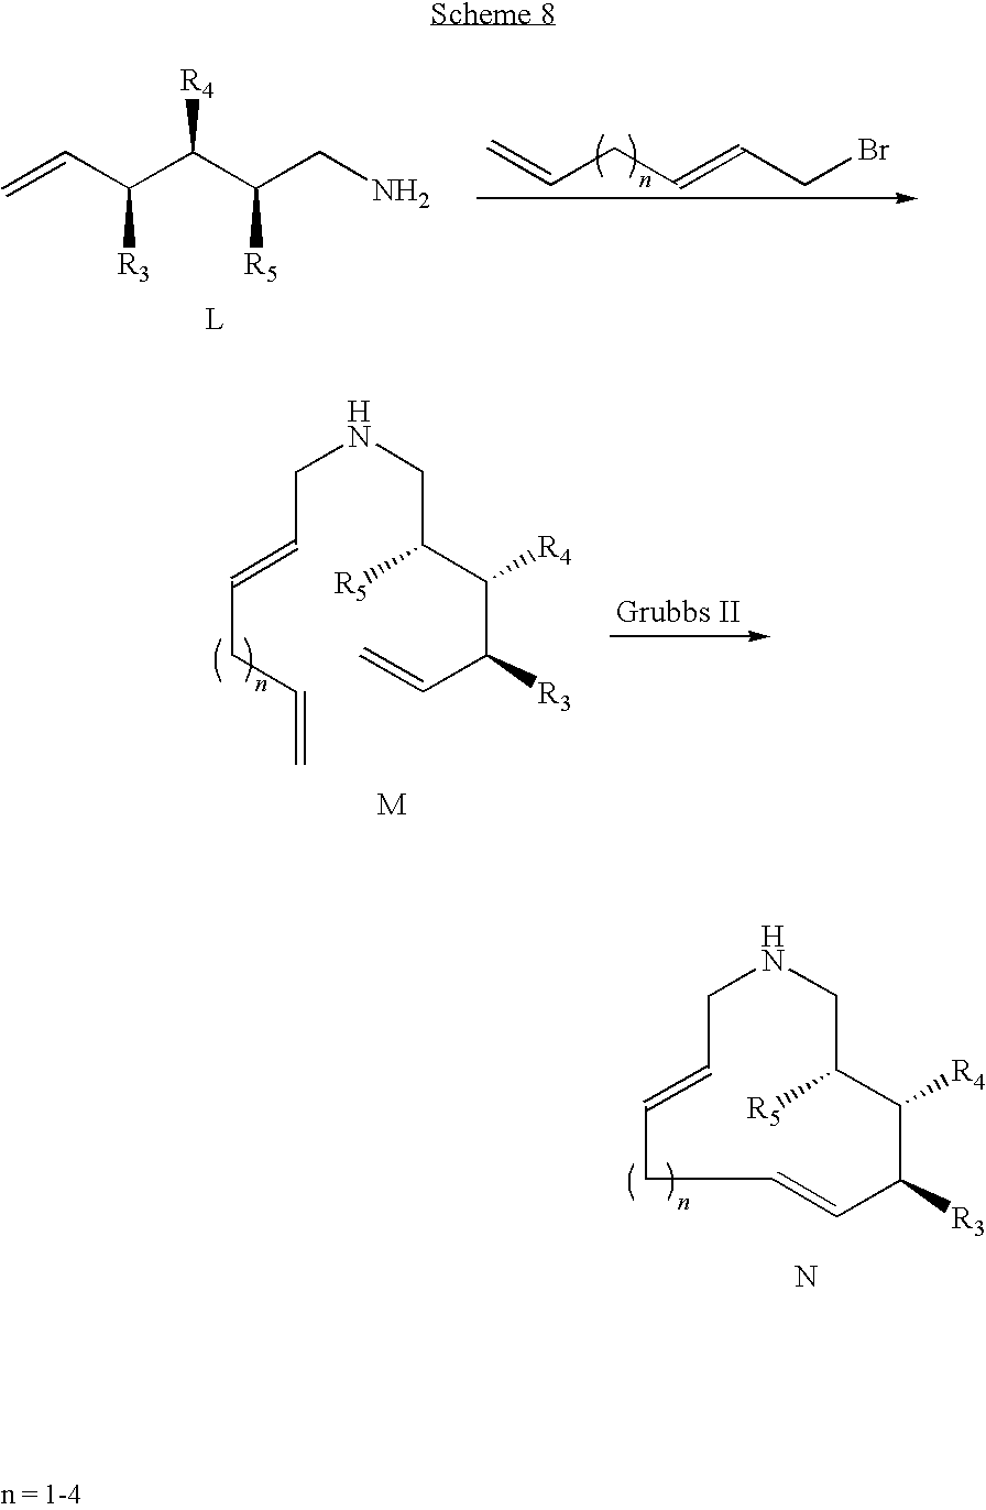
C=CC(C(C(CN)[R5])[R4])[R3].C=CCC=CCBr.C(C=CCC=C)NCC([R5])C(C(C=C)[R3])[R4].C1NCC([R5])C([R4])C([R3])C=CCC=C1.N
